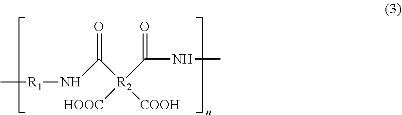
C[R1]NC([R2]([COOH])(C(NC)=O)[HOOC])=O
